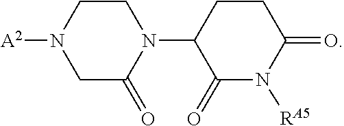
[RA5]N1C(=O)C(N2CCN([A2])CC2=O)CCC1=O
